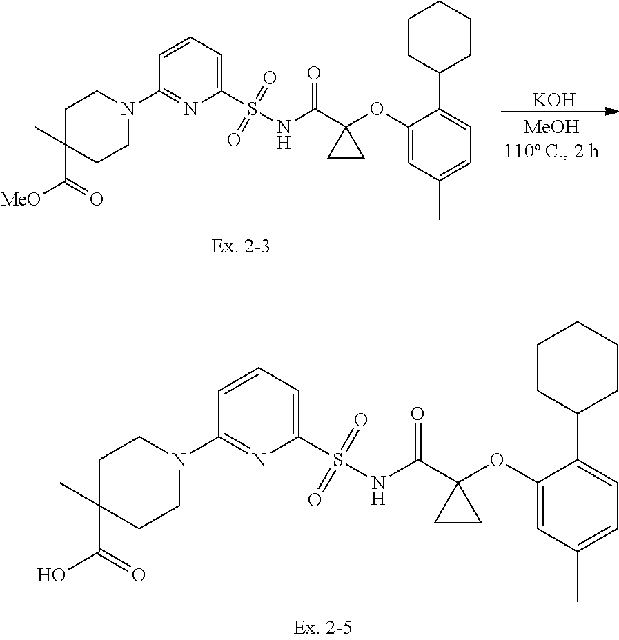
C1=CC(N2CCC(C([MeO])=O)(C)CC2)=NC(S(NC(=O)C2(OC3=CC(C)=CC=C3C3CCCCC3)CC2)(=O)=O)=C1.[KOH].C1=CC(N2CCC(C(O)=O)(C)CC2)=NC(S(NC(=O)C2(OC3=CC(C)=CC=C3C3CCCCC3)CC2)(=O)=O)=C1
